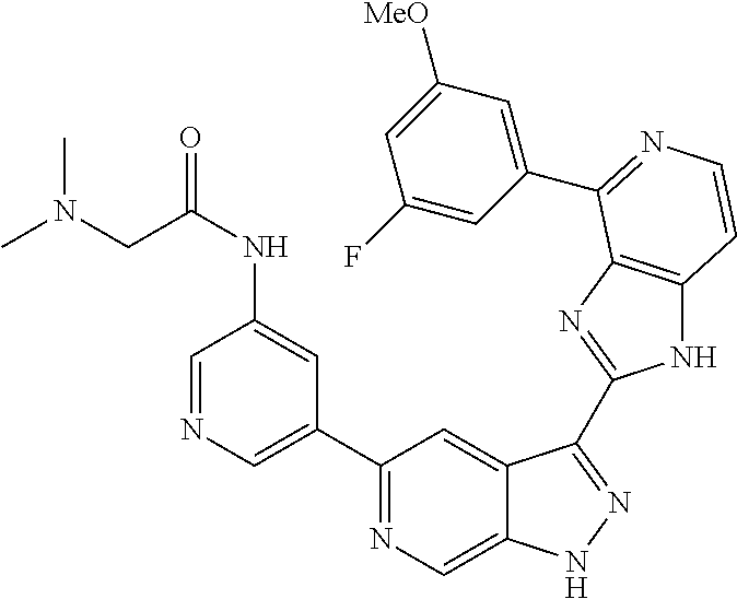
C1(C2=CN=CC(NC(CN(C)C)=O)=C2)=NC=C2C(=C1)C(C1=NC3=C(N1)C=CN=C3C1=CC([MeO])=CC(F)=C1)=NN2
